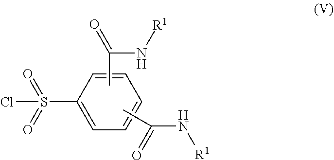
C1(S(Cl)(=O)=O)=CC=CC=C1.CC(N[R1])=O.CC(N[R1])=O
